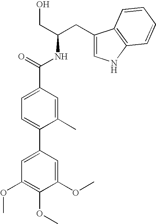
C1=C(C2=CC(OC)=C(OC)C(OC)=C2)C(C)=CC(C(=O)NC(CO)CC2=CNC3=C2C=CC=C3)=C1
